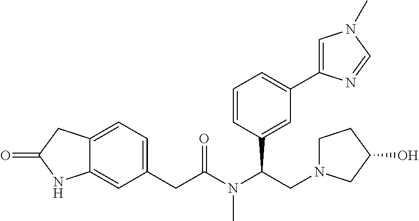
C12=CC=C(CC(N(C(CN3CCC(O)C3)C3=CC(C4=CN(C)C=N4)=CC=C3)C)=O)C=C1NC(=O)C2
